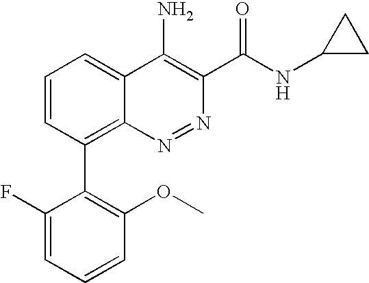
C1=CC=C(F)C(C2=C3C(=CC=C2)C(N)=C(C(NC2CC2)=O)N=N3)=C1OC
